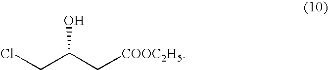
C(C[COOC2H5])(CCl)O
